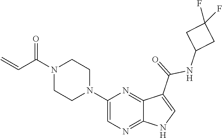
C1=C(N2CCN(C(C=C)=O)CC2)N=C2C(=N1)NC=C2C(=O)NC1CC(F)(F)C1
